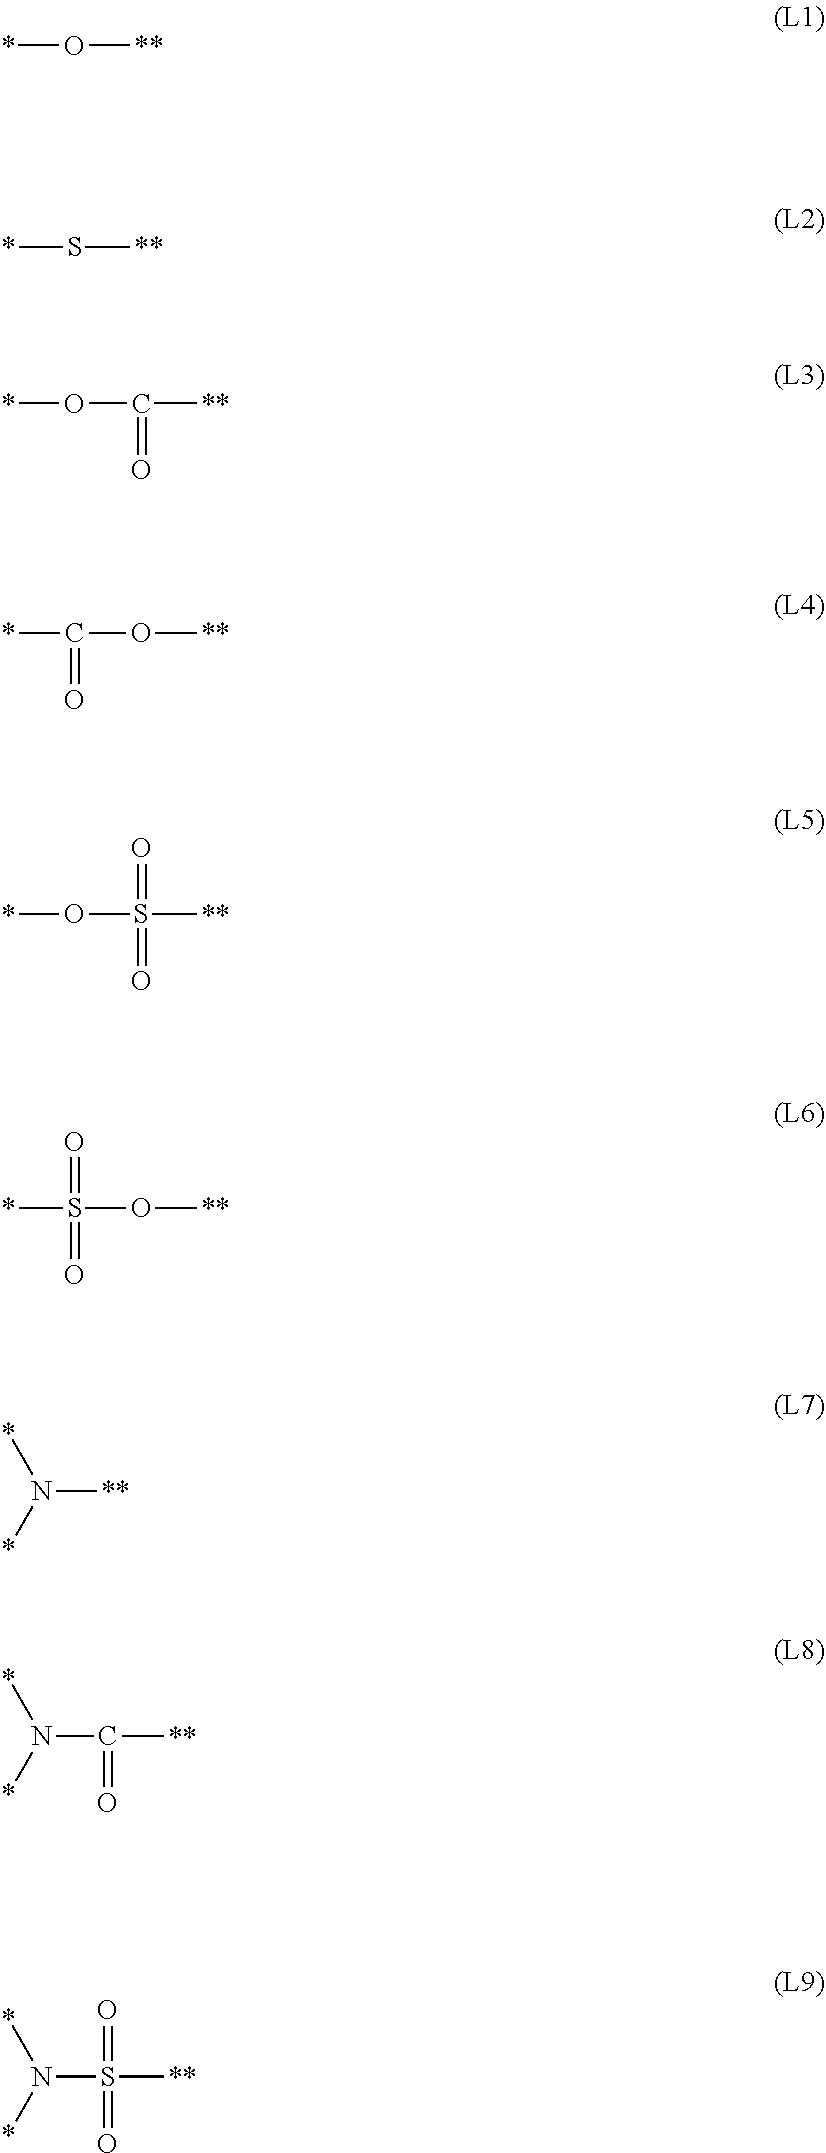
*O[**].*S[**].*OC([**])=O.*C(O[**])=O.*OS([**])(=O)=O.*S(O[**])(=O)=O.N([**])(*)*.N(C([**])=O)(*)*.N(S([**])(=O)=O)(*)*
